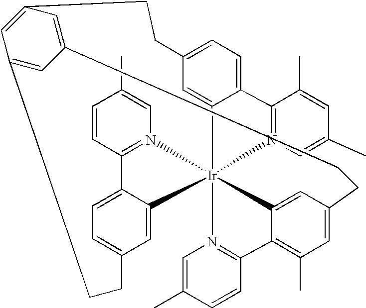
C1=CC2=N(C=C1C)[Ir]1345C6=CC(=CC=C26)CCC2=CC(=CC(=C2)CCC2=CC=C(C1=C2)C1=N3C=C(C)C=C1C)CCC1=CC(C)=C(C4=C1)C1=N5C=C(C)C=C1
